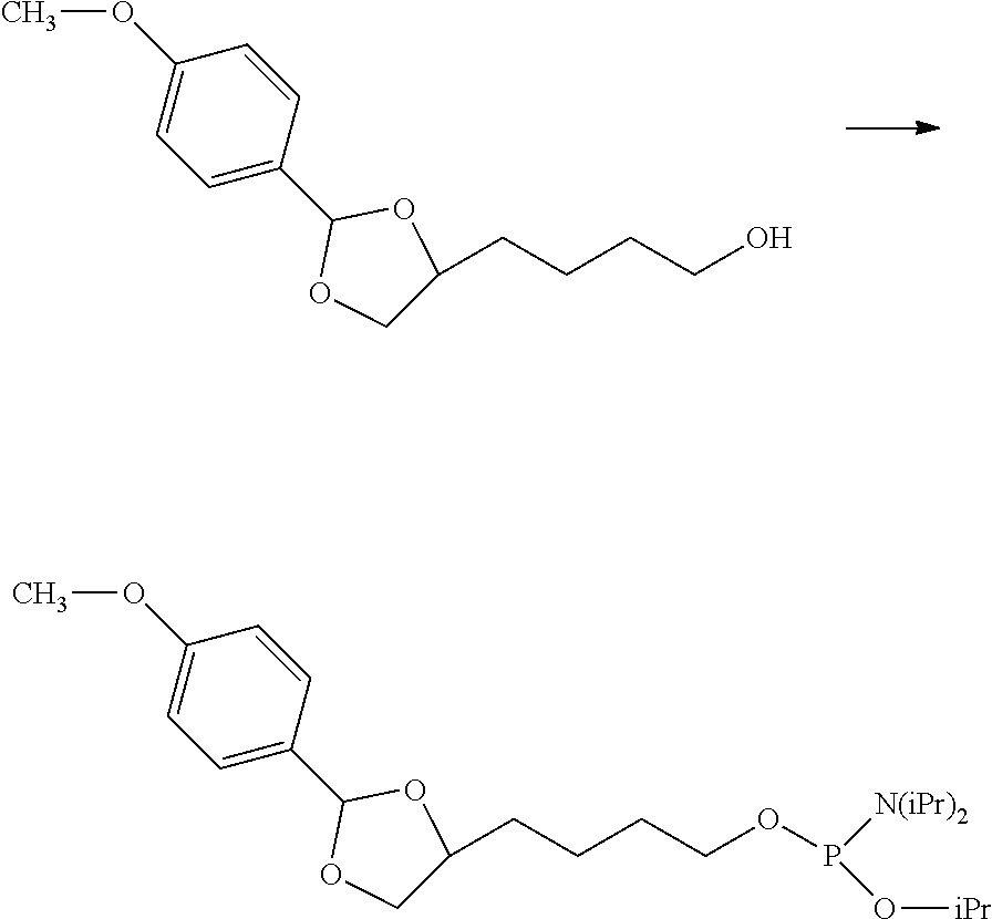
COC1=CC=C(C2OCC(CCCCO)O2)C=C1.COC1=CC=C(C2OCC(CCCCOP(O[iPr])[N(iPr)2])O2)C=C1
